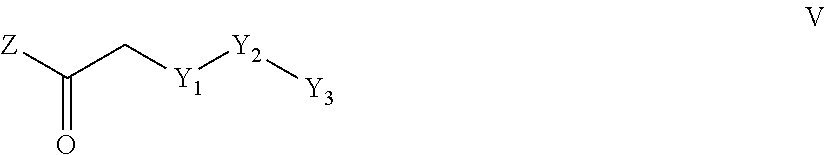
C([Y1][Y2][Y3])C([Z])=O
